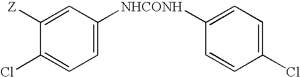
C1([Z])=CC([NHCONH]C2=CC=C(Cl)C=C2)=CC=C1Cl
